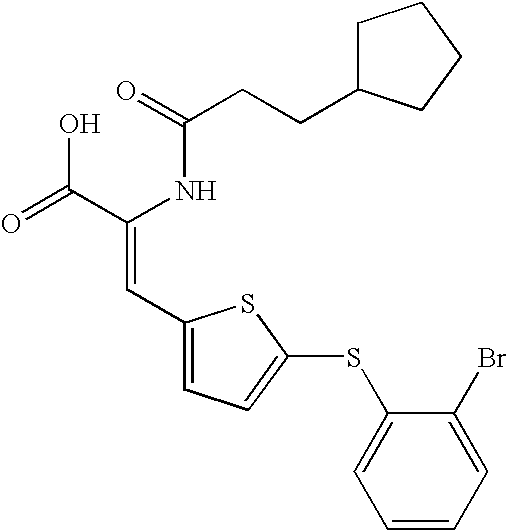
C(=O)(NC(C(=O)O)=CC1=CC=C(SC2=CC=CC=C2Br)S1)CCC1CCCC1
